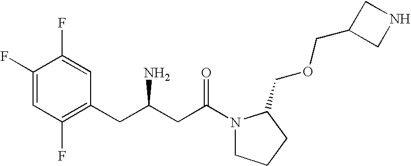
C1(F)=CC(F)=C(CC(CC(=O)N2CCCC2COCC2CNC2)N)C=C1F
